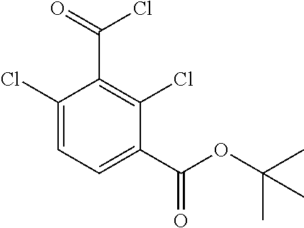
C1(C(OC(C)(C)C)=O)=CC=C(Cl)C(C(=O)Cl)=C1Cl
